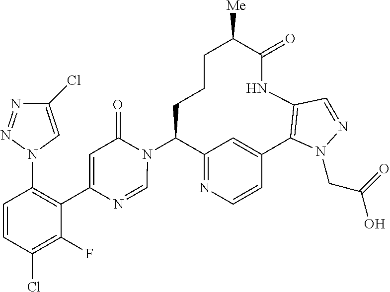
C12=NC=CC(=C1)C1=C(NC(=O)C([Me])CCCC2N2C(=O)C=C(C3=C(N4C=C(Cl)N=N4)C=CC(Cl)=C3F)N=C2)C=NN1CC(O)=O
